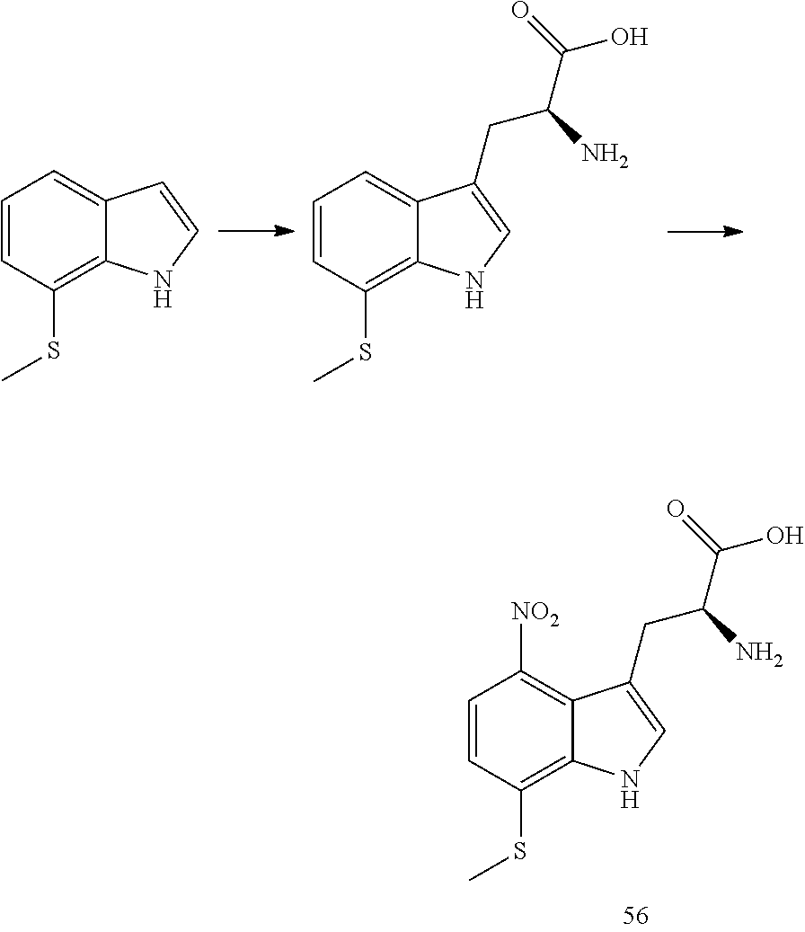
C1=CC(SC)=C2C(=C1)C=CN2.C1=CC(SC)=C2C(=C1)C(CC(C(=O)O)N)=CN2.C1=CC(SC)=C2C(=C1[NO2])C(CC(C(=O)O)N)=CN2
